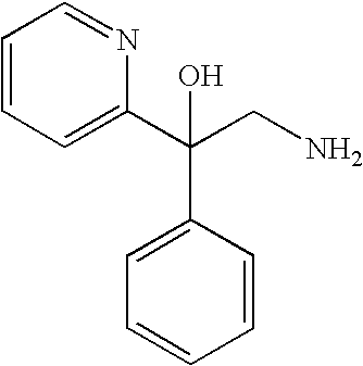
C(CN)(C1=CC=CC=C1)(O)C1=CC=CC=N1
